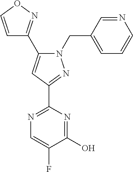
C1=CON=C1C1=CC(C2=NC=C(F)C(O)=N2)=NN1CC1=CC=CN=C1
